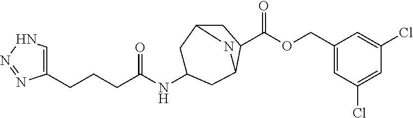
C1=C(CCCC(NC2CC3CC(C(OCC4=CC(Cl)=CC(Cl)=C4)=O)C(C2)N3)=O)N=NN1
